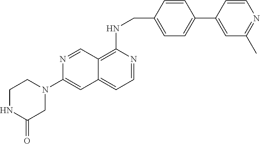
C12=C(NCC3=CC=C(C4=CC(C)=NC=C4)C=C3)N=CC=C1C=C(N1CCNC(=O)C1)N=C2
